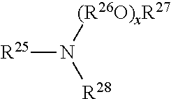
[R25]N([R28])[(R26O)xR27]
